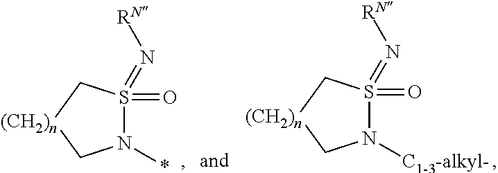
N1(*)S(=O)(=N[RN])C[(CH2)n]C1.N1([C1-3-alkyl-])S(=O)(=N[RN])C[(CH2)n]C1
